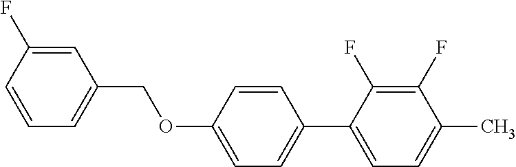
C1=C(F)C=CC=C1COC1=CC=C(C2=CC=C(C)C(F)=C2F)C=C1
